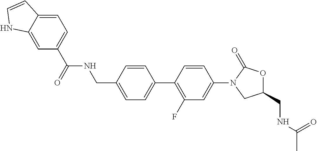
C(C1=CC=C(C2=C(F)C=C(N3CC(CNC(C)=O)OC3=O)C=C2)C=C1)NC(=O)C1=CC=C2C(=C1)NC=C2
